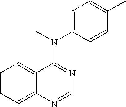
N(C1=NC=NC2=CC=CC=C12)(C1=CC=C(C)C=C1)C
